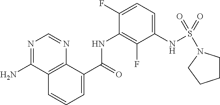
C12=C(C(C(=O)NC3=C(F)C(NS(=O)(=O)N4CCCC4)=CC=C3F)=CC=C1)N=CN=C2N
